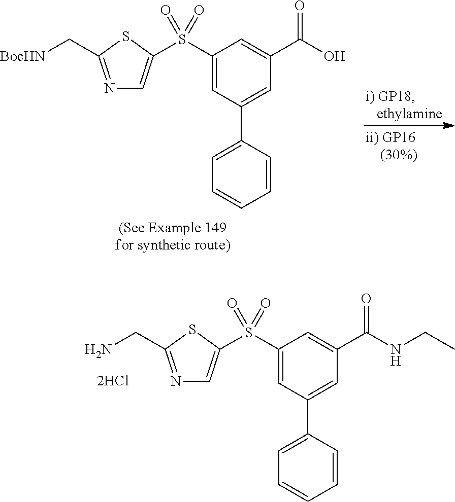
N1=C(CN)SC(S(C2=CC(C3=CC=CC=C3)=CC(C(NCC)=O)=C2)(=O)=O)=C1.N1=C(C[BocHN])SC(S(C2=CC(C3=CC=CC=C3)=CC(C(O)=O)=C2)(=O)=O)=C1
